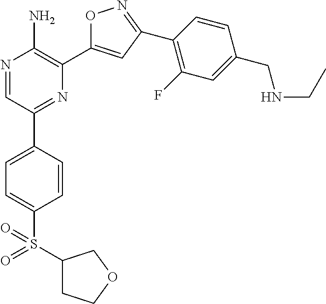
N1=CC(C2=CC=C(S(C3CCOC3)(=O)=O)C=C2)=NC(C2=CC(C3=C(F)C=C(CNCC)C=C3)=NO2)=C1N
